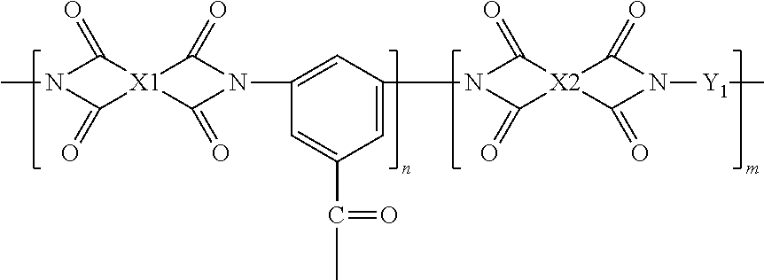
C1=C(N2C(=O)[X2]3(C(=O)N([Y1]C)C3=O)C2=O)C=C(N2C(=O)[X1]3(C2=O)C(=O)N(C)C3=O)C=C1C(C)=O
